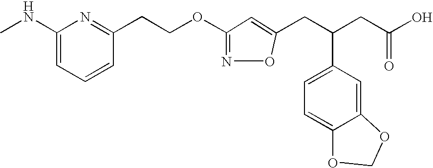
CNC1=CC=CC(CCOC2=NOC(CC(CC(O)=O)C3=CC=C4C(=C3)OCO4)=C2)=N1
